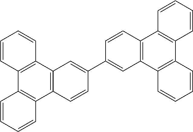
C12=C(C3=C(C4=C1C=CC=C4)C=CC(C1=CC4=C(C5=C(C6=C4C=CC=C6)C=CC=C5)C=C1)=C3)C=CC=C2
